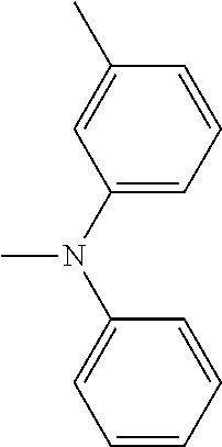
C1(N(C)C2=CC=CC=C2)=CC=CC(C)=C1
